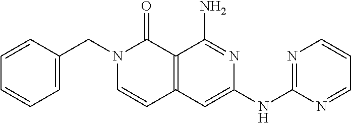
C12=C(C=C(NC3=NC=CC=N3)N=C1N)C=CN(CC1=CC=CC=C1)C2=O
